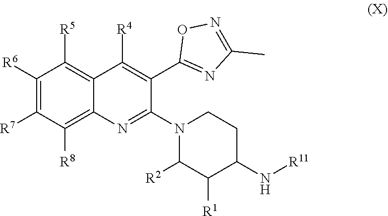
N([R11])C1C([R1])C([R2])N(C2=NC3=C([R8])C([R7])=C([R6])C([R5])=C3C([R4])=C2C2=NC(C)=NO2)CC1
